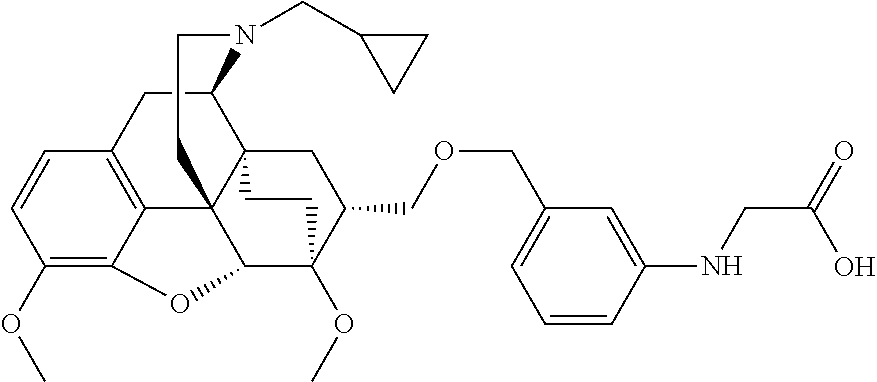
C1(OC)=C2C3=C(C=C1)CC1C45C3(C(C(OC)(C(COCC3=CC=CC(NCC(=O)O)=C3)C4)CC5)O2)CCN1CC1CC1
